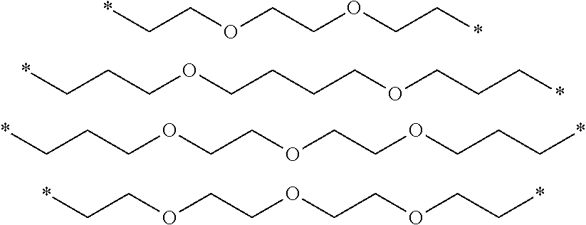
C(COCCOCC*)*.C(CCOCCCCOCCC*)*.C(CCOCCOCCOCCC*)*.C(COCCOCCOCC*)*
